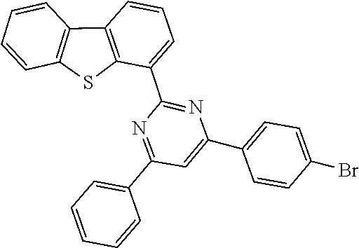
C1=CC=C(C2=NC(C3=CC=C(Br)C=C3)=CC(C3=CC=CC=C3)=N2)C2=C1C1=C(S2)C=CC=C1
